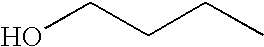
OCCCC
